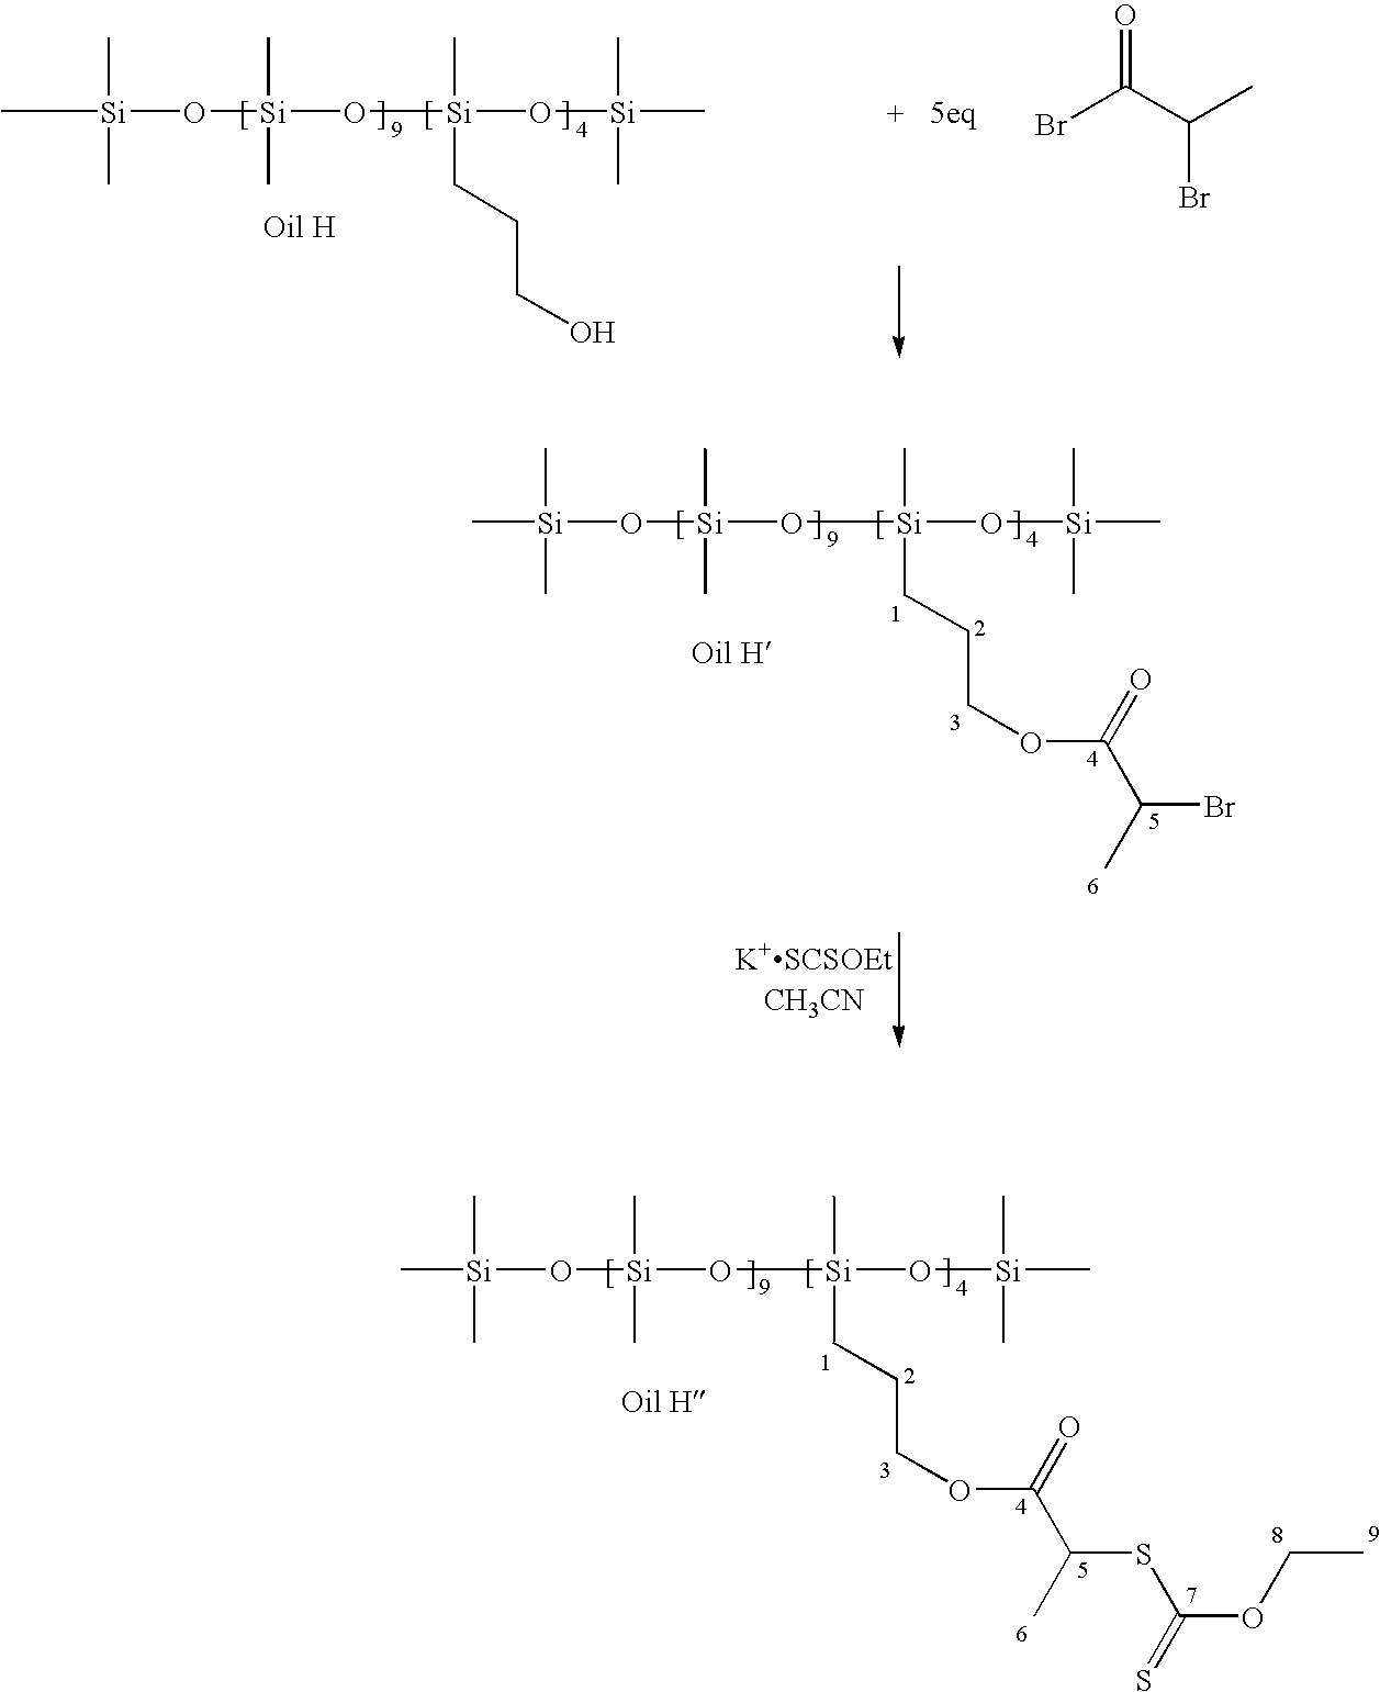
C[Si](C)(C)O[Si](C)(C)O[Si](C)(CCCO)O[Si](C)(C)C.BrC(C(C)Br)=O.C[Si](C)(C)O[Si](O[Si](O[Si](C)(C)C)(C)CCCOC(C(C)Br)=O)(C)C.C[Si](C)(C)O[Si](O[Si](O[Si](C)(C)C)(C)CCCOC(C(C)SC(OCC)=S)=O)(C)C
